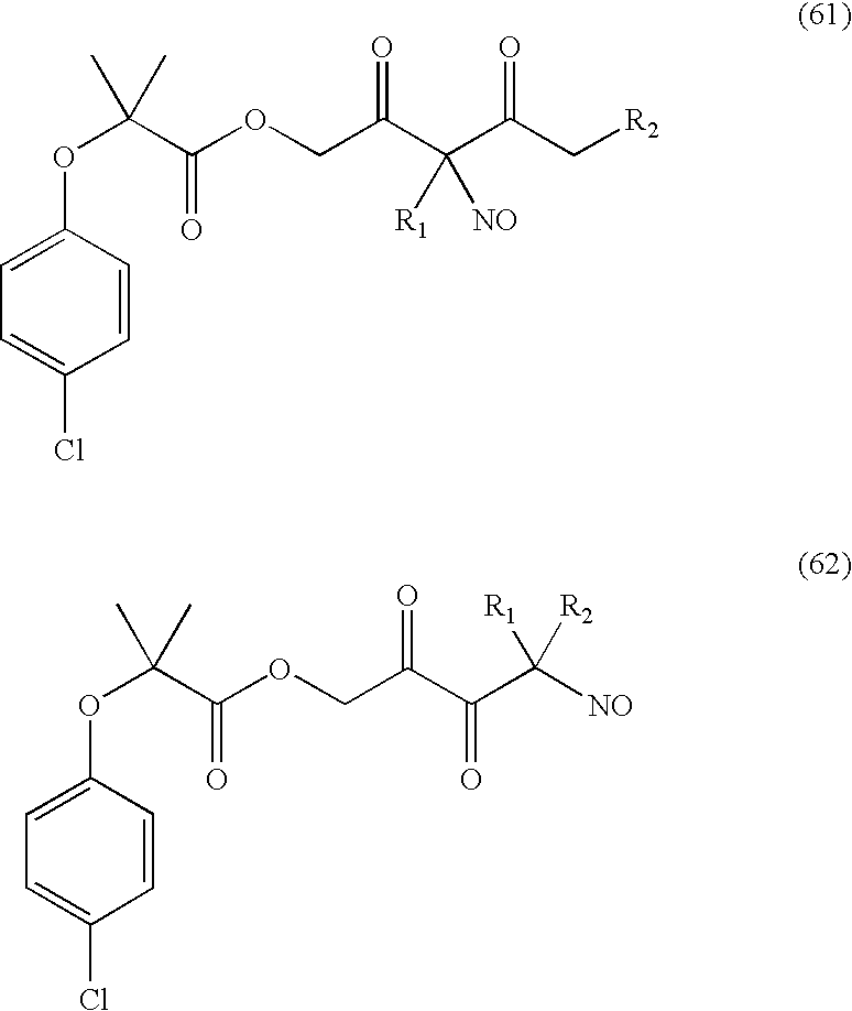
C1=CC(OC(C(OCC(C(C(=O)C[R2])([R1])[NO])=O)=O)(C)C)=CC=C1Cl.C1=CC(OC(C(OCC(C(C([NO])([R1])[R2])=O)=O)=O)(C)C)=CC=C1Cl
